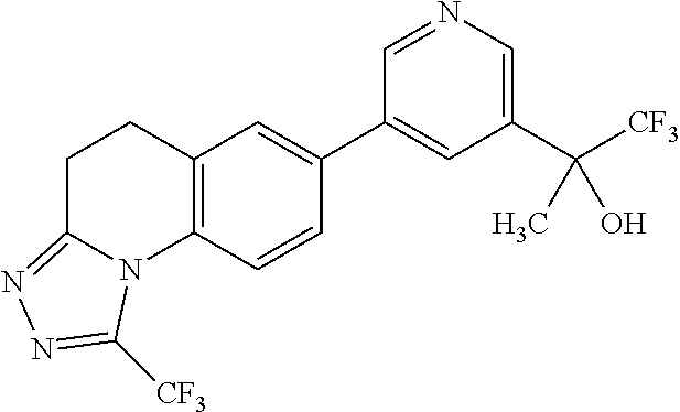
C1(C([CF3])(C)O)=CN=CC(C2=CC3=C(C=C2)N2C(=NN=C2[CF3])CC3)=C1
